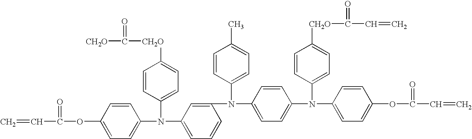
C=CC(=O)OC1=CC=C(N(C2=CC=CC(N(C3=CC=C(C)C=C3)C3=CC=C(N(C4=CC=C([CH2O]C(=O)C=C)C=C4)C4=CC=C(OC(=O)C=C)C=C4)C=C3)=C2)C2=CC=C([CH2O]C([CH2O])=O)C=C2)C=C1
